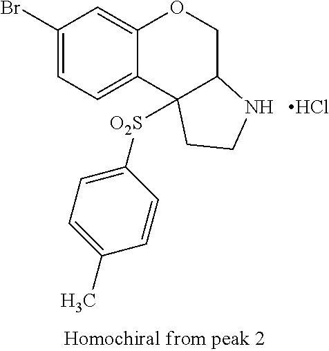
Cl.C1(Br)=CC=C2C(=C1)OCC1NCCC21[O2S]C1=CC=C(C)C=C1
